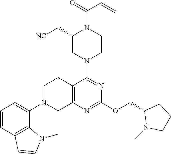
C12=C(N=C(OCC3N(C)CCC3)N=C1N1CCN(C(C=C)=O)C(C[NC])C1)CN(C1=CC=CC3=C1N(C)C=C3)CC2
